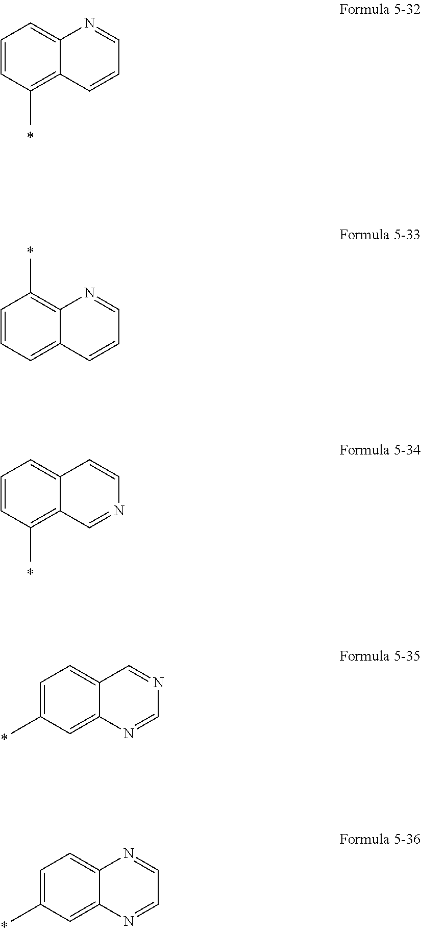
C1=CC(C)=C2C(=C1)N=CC=C2.C1=CC=C2C(=C1C)N=CC=C2.C1=CC(C)=C2C(=C1)C=CN=C2.C1=C(C)C=C2C(=C1)C=NC=N2.C1=C(C)C=C2C(=C1)N=CC=N2
